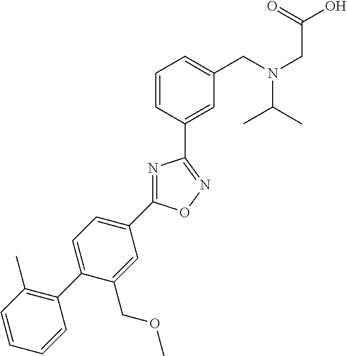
C1=CC=CC(C2=CC=C(C3=NC(C4=CC(CN(CC(O)=O)C(C)C)=CC=C4)=NO3)C=C2COC)=C1C
